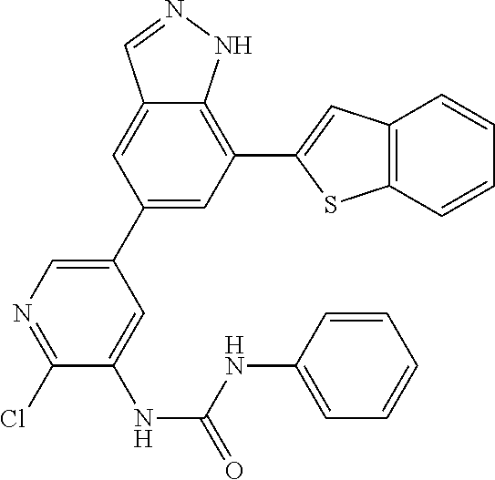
C1(Cl)=NC=C(C2=CC(C3=CC4=C(S3)C=CC=C4)=C3C(=C2)C=NN3)C=C1NC(NC1=CC=CC=C1)=O
